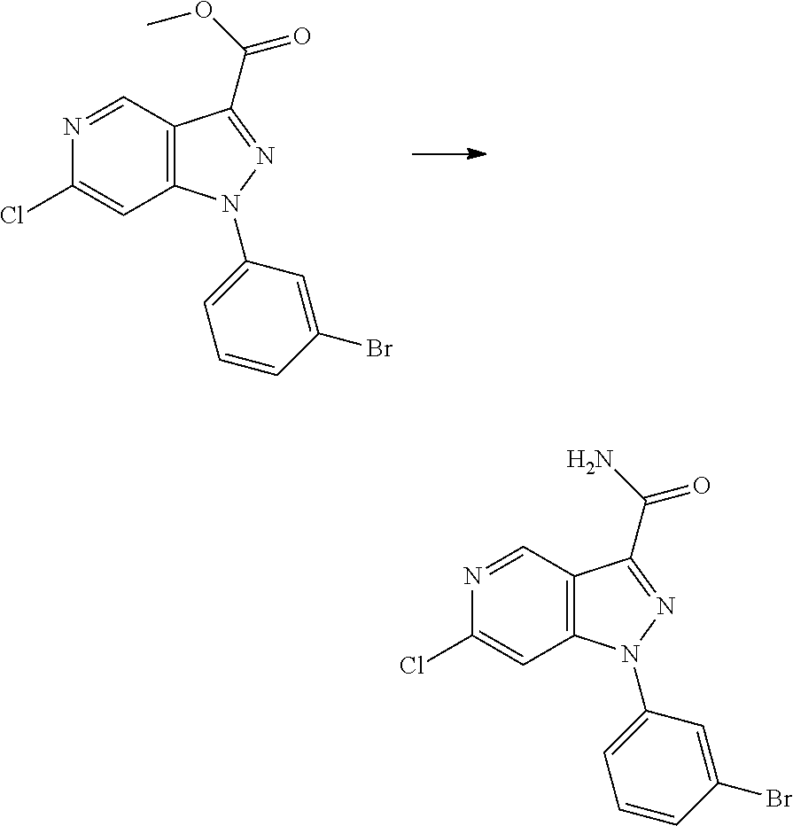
C12=C(C=NC(Cl)=C1)C(C(OC)=O)=NN2C1=CC=CC(Br)=C1.C12=C(C=NC(Cl)=C1)C(C(=O)N)=NN2C1=CC=CC(Br)=C1
